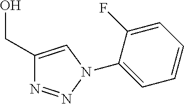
C1(CO)=CN(C2=CC=CC=C2F)N=N1
